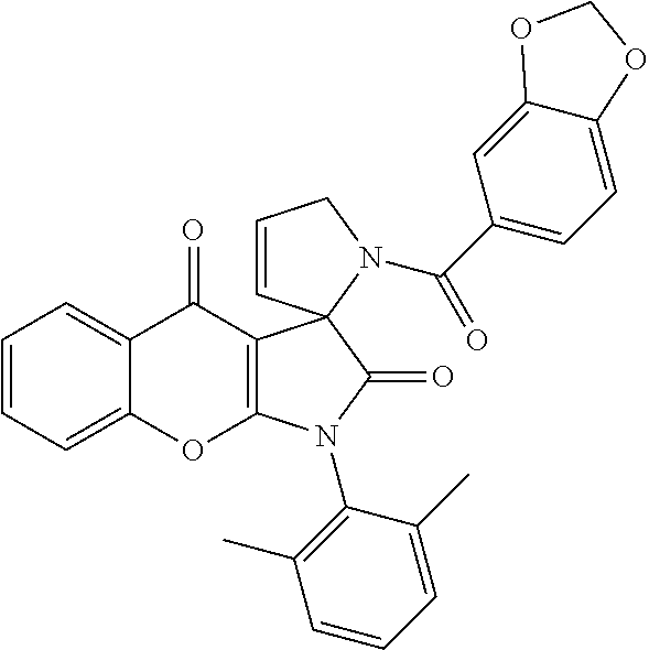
C1=CC=C2C(=C1)C(=O)C1=C(O2)N(C2=C(C)C=CC=C2C)C(=O)C12C=CCN2C(C1=CC=C2C(=C1)OCO2)=O
